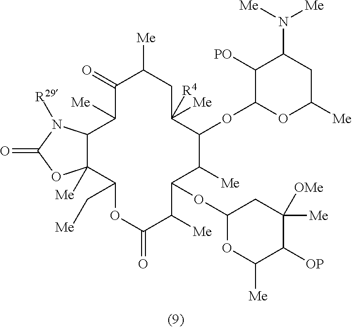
C1(=O)C([Me])C2C([Me])(C(C[Me])OC(=O)C([Me])C(OC3OC([Me])C([OP])C([OMe])([Me])C3)C([Me])C(OC3OC([Me])CC(N([Me])[Me])C3[PO])C([R4])([Me])CC1[Me])OC(=O)N2[R29]
